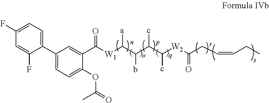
C1(F)=CC=C(C2=CC=C(OC(=O)C)C(C([W1]C(C(C(C([W2]C(CC=CCC)=O)c)c)b)[a])=O)=C2)C(F)=C1
